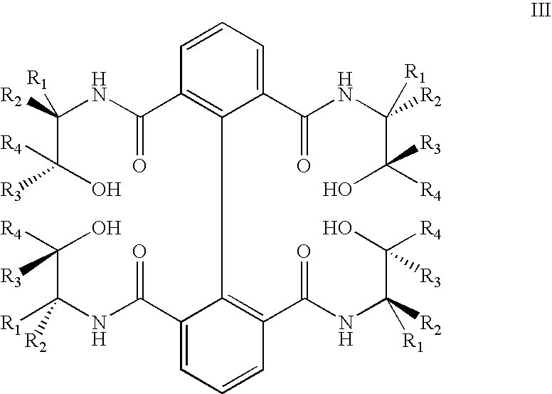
C1(C(NC([R1])(C([R4])(O)[R3])[R2])=O)=CC=CC(C(NC([R1])(C(O)([R4])[R3])[R2])=O)=C1C1=C(C(NC([R1])(C([R4])(O)[R3])[R2])=O)C=CC=C1C(NC([R1])(C(O)([R4])[R3])[R2])=O
